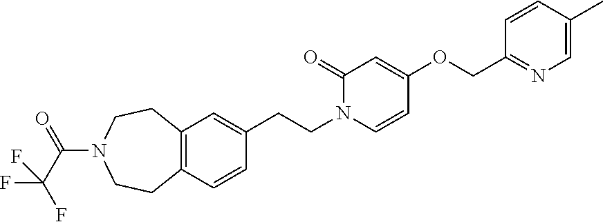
C12=C(CCN(C(C(F)(F)F)=O)CC1)C=C(CCN1C(=O)C=C(OCC3=NC=C(C)C=C3)C=C1)C=C2
